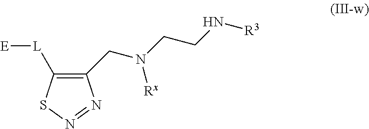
C1(CN(CCN[R3])[Rx])=C([L][E])SN=N1
